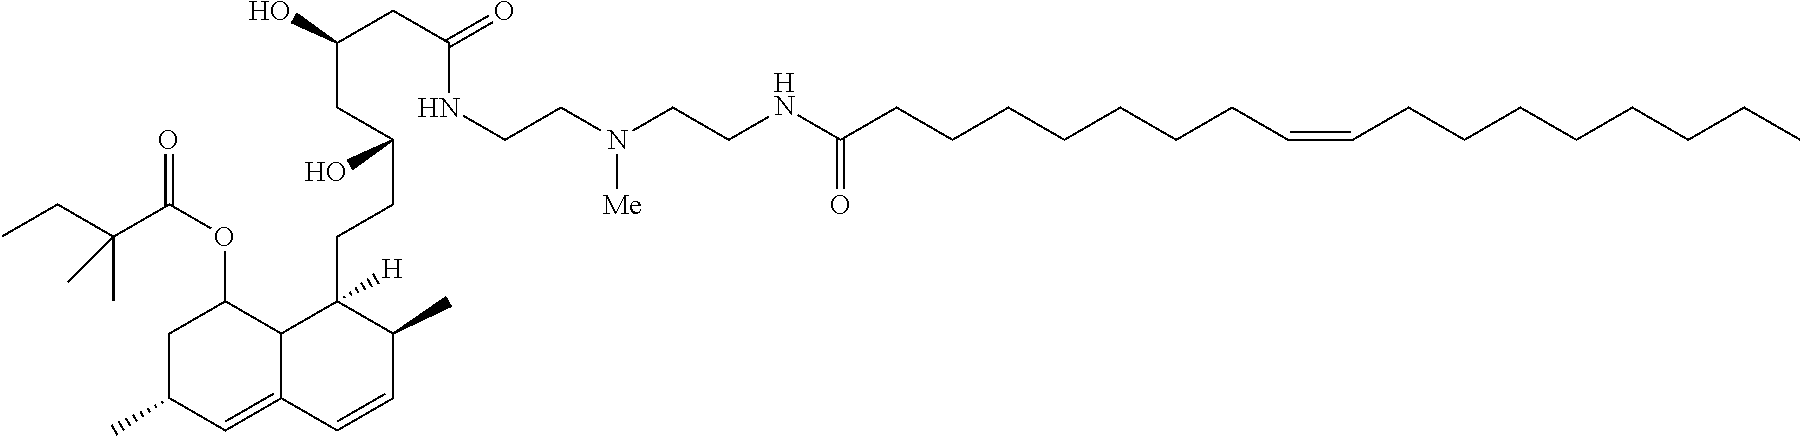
C(C)C(C(OC1CC(C)C=C2C1C([H])(CCC(CC(O)CC(=O)NCCN(CCNC(CCCCCCCC=CCCCCCCCC)=O)[Me])O)C(C)C=C2)=O)(C)C
